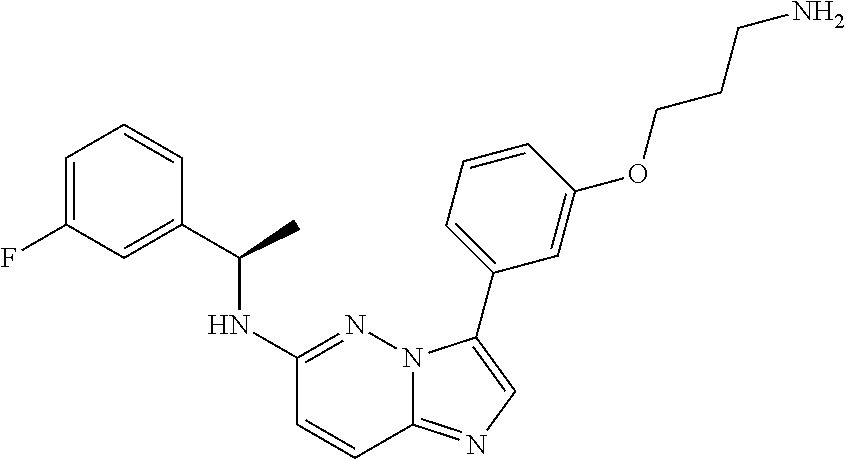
C1=C(F)C=C(C(NC2=NN3C(=NC=C3C3=CC=CC(OCCCN)=C3)C=C2)C)C=C1
